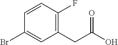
C1=CC(F)=C(CC(O)=O)C=C1Br
